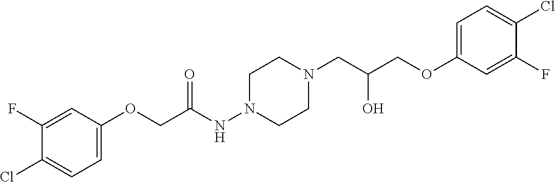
C1(OCC(NN2CCN(CC(O)COC3=CC=C(Cl)C(F)=C3)CC2)=O)=CC=C(Cl)C(F)=C1
